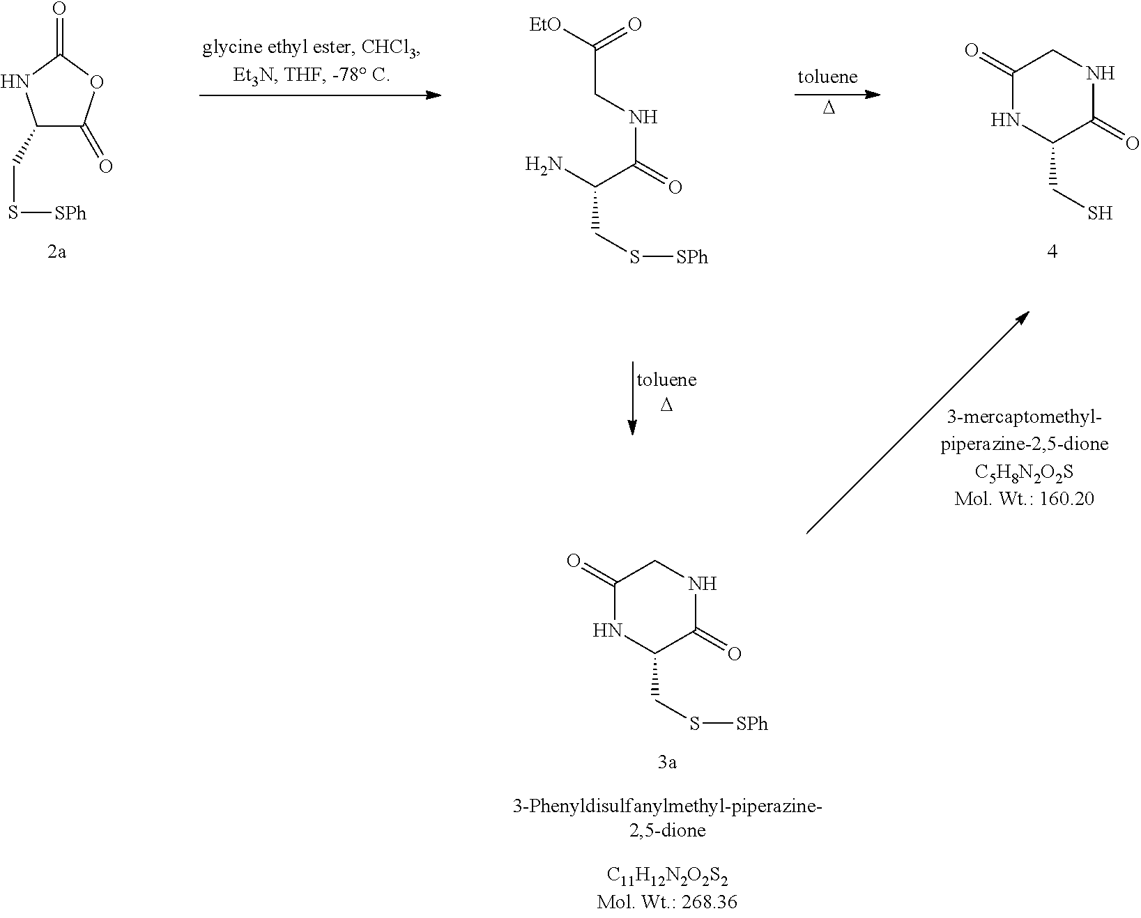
C1(=O)NC(CS[SPh])C(=O)NC1.C1(CS[SPh])C(=O)OC(=O)N1.[D].C1(=O)NC(CS)C(=O)NC1.C(CNC(=O)C(N)CS[SPh])([EtO])=O
